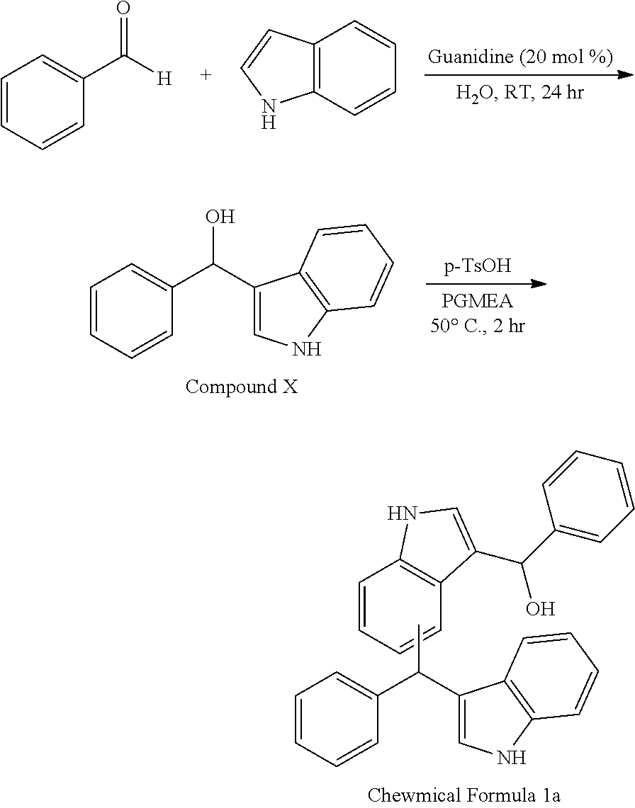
C1=CC=CC(C([H])=O)=C1.C12=C(C=CC=C1)NC=C2.C1=CC=CC(C(C2=CNC3=C2C=CC=C3)O)=C1.C1=CC=CC2=C1NC=C2C(C1=CC=CC=C1)O.C1=CC=CC(C(C2=CNC3=C2C=CC=C3)C)=C1
